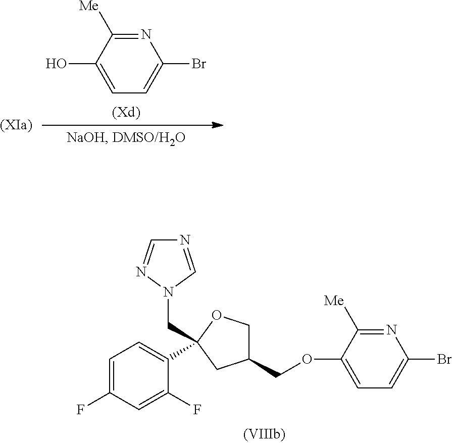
N1=CN(CC2(C3=CC=C(F)C=C3F)CC(COC3=CC=C(Br)N=C3[Me])CO2)N=C1.N1=C([Me])C(O)=CC=C1Br
